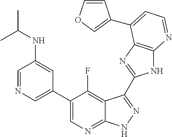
C1=NC=C(C2=CN=C3C(=C2F)C(C2=NC4=C(N2)N=CC=C4C2=COC=C2)=NN3)C=C1NC(C)C
